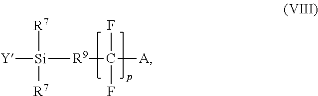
[Y][Si]([R9]C([A])(F)F)([R7])[R7]
